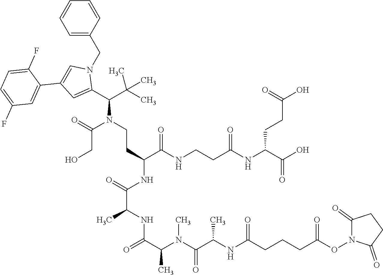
C(N(C(CO)=O)CCC(C(NCCC(NC(CCC(=O)O)C(=O)O)=O)=O)NC(C(NC(C(C)N(C(=O)C(C)NC(=O)CCCC(ON1C(=O)CCC1=O)=O)C)=O)C)=O)(C(C)(C)C)C1=CC(C2=CC(F)=CC=C2F)=CN1CC1=CC=CC=C1
